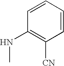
C1=CC=CC(NC)=C1[CN]
